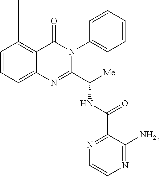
C1=CC=C2C(=C1C#C)C(=O)N(C1=CC=CC=C1)C(C([Me])NC(=O)C1=NC=CN=C1N)=N2
